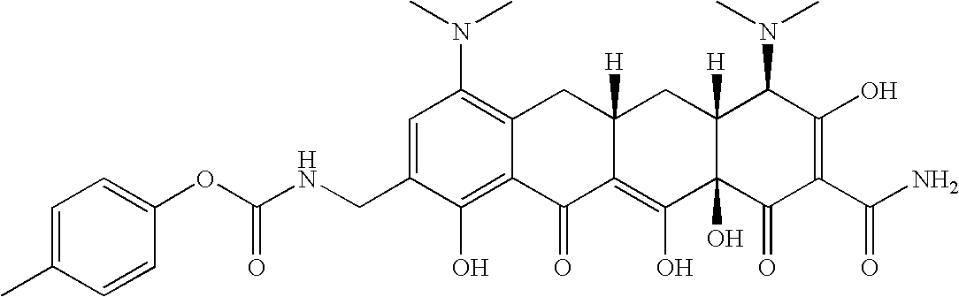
C1=C(CNC(OC2=CC=C(C)C=C2)=O)C(O)=C2C(=C1N(C)C)CC1([H])C(=C(O)C3(O)C([H])(C1)C(N(C)C)C(O)=C(C(N)=O)C3=O)C2=O
